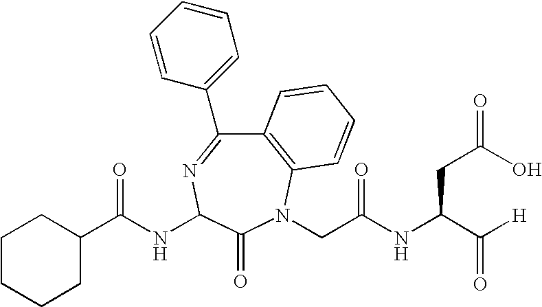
C1(C(NC2N=C(C3=CC=CC=C3)C3=C(N(CC(NC(C([H])=O)CC(=O)O)=O)C2=O)C=CC=C3)=O)CCCCC1
